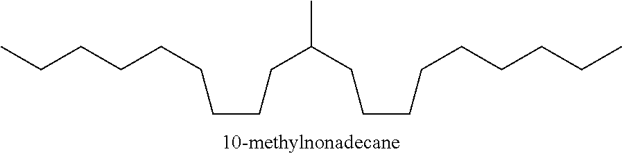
CCCCCCCCCC(CCCCCCCCC)C
